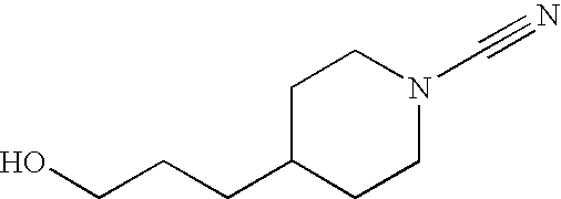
OCCCC1CCN(C#N)CC1
